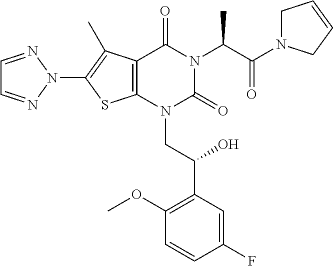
C12=C(N(CC(C3=C(OC)C=CC(F)=C3)O)C(=O)N(C(C(N3CC=CC3)=O)C)C1=O)SC(N1N=CC=N1)=C2C
